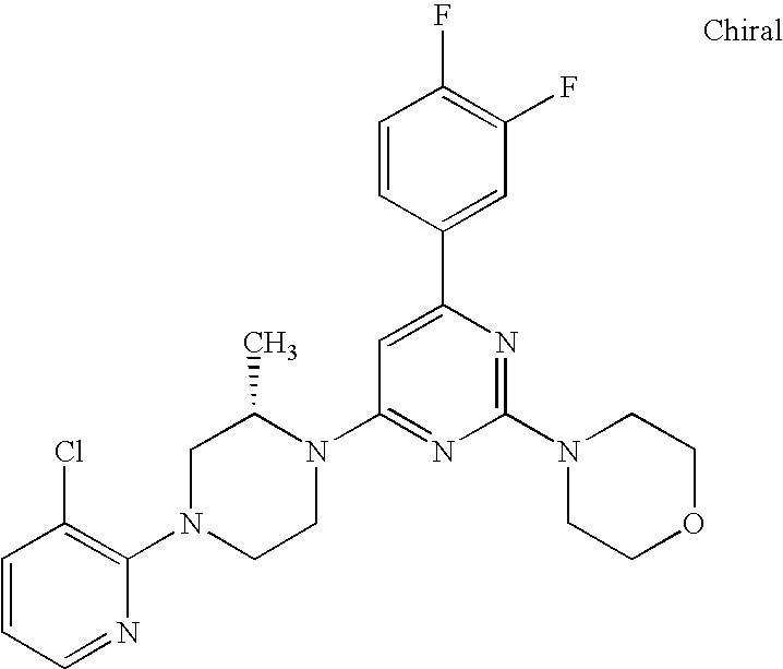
C1=CC=NC(N2CCN(C3=NC(N4CCOCC4)=NC(C4=CC(F)=C(F)C=C4)=C3)C(C)C2)=C1Cl
